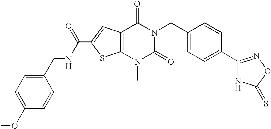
C12=C(C=C(C(NCC3=CC=C(OC)C=C3)=O)S1)C(=O)N(CC1=CC=C(C3=NOC(=S)N3)C=C1)C(=O)N2C
